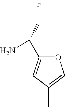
C(C(N)C1=CC(C)=CO1)(C)F
